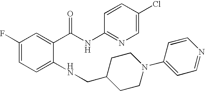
C1(F)=CC=C(NCC2CCN(C3=CC=NC=C3)CC2)C(C(NC2=NC=C(Cl)C=C2)=O)=C1
